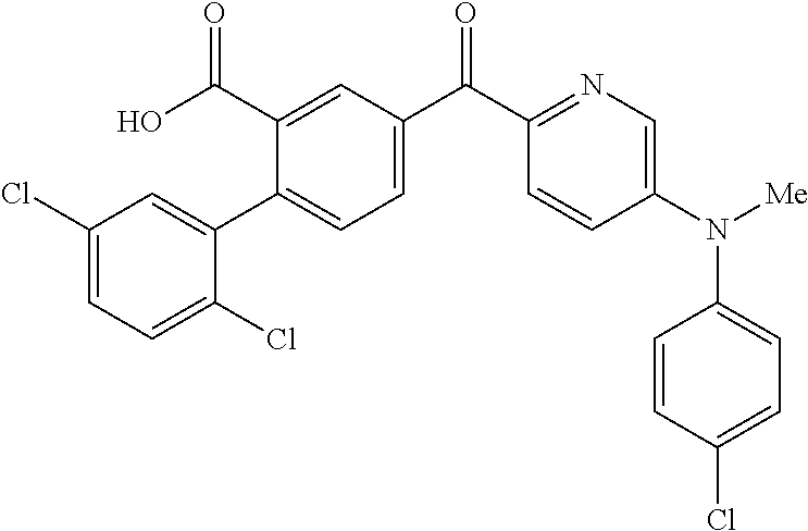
C1(C2=CC(Cl)=CC=C2Cl)=CC=C(C(C2=NC=C(N(C3=CC=C(Cl)C=C3)[Me])C=C2)=O)C=C1C(O)=O
